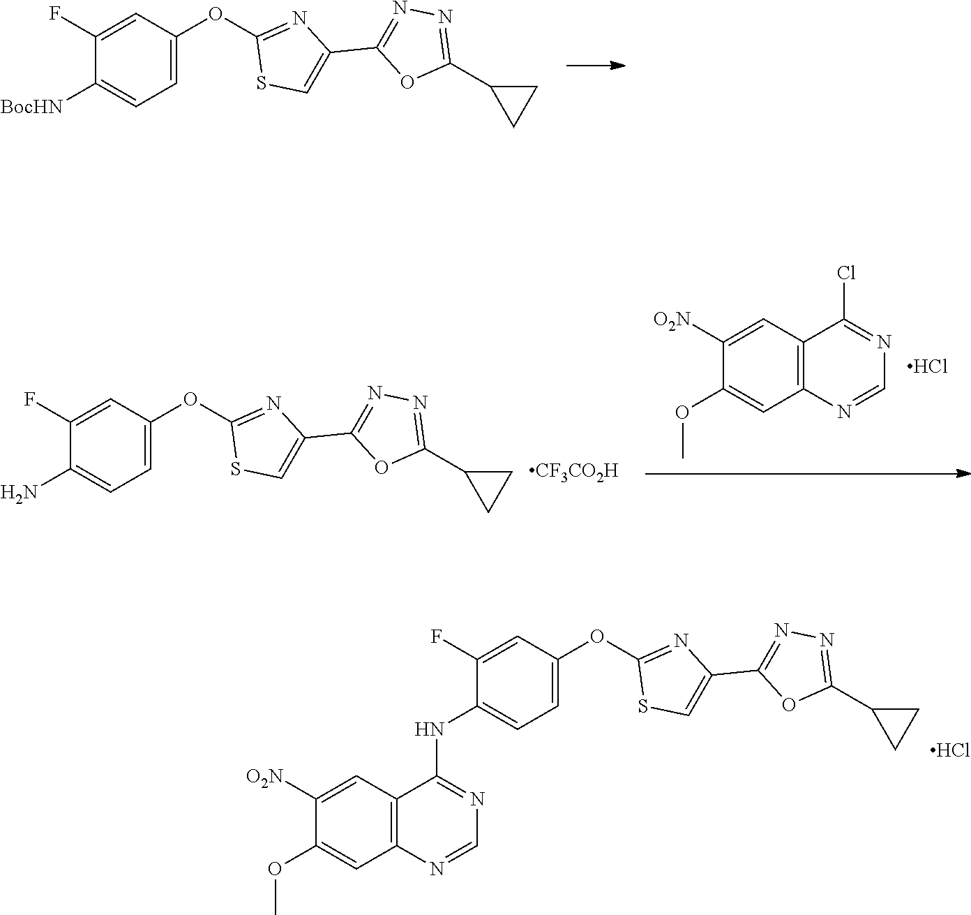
C1(OC2=CC=C([BocHN])C(F)=C2)=NC(C2=NN=C(C3CC3)O2)=CS1.C1(OC2=CC=C(N)C(F)=C2)=NC(C2=NN=C(C3CC3)O2)=CS1.[CF3CO2H].C1([O2N])=CC2=C(C=C1OC)N=CN=C2Cl.Cl.Cl.O(C1=CC=C(NC2=NC=NC3=C2C=C([O2N])C(OC)=C3)C(F)=C1)C1=NC(C2=NN=C(C3CC3)O2)=CS1
